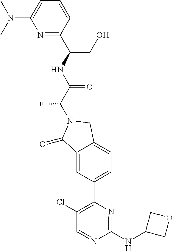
C1(=O)C2=CC(C3=C(Cl)C=NC(NC4COC4)=N3)=CC=C2CN1C(C(=O)NC(C1=NC(N(C)C)=CC=C1)CO)C
